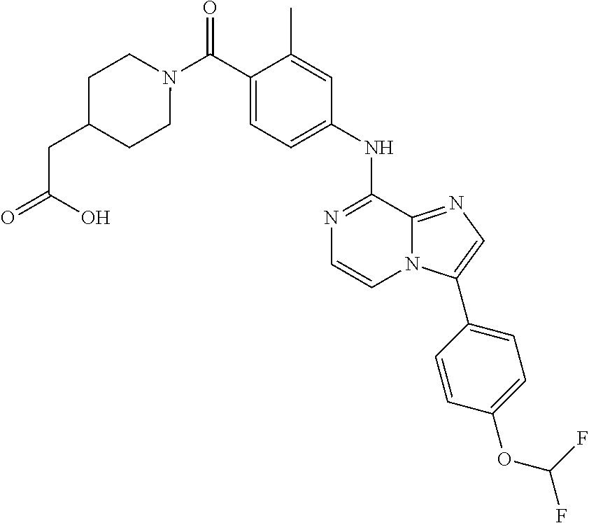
C1(C)=CC(NC2=NC=CN3C2=NC=C3C2=CC=C(OC(F)F)C=C2)=CC=C1C(N1CCC(CC(O)=O)CC1)=O
